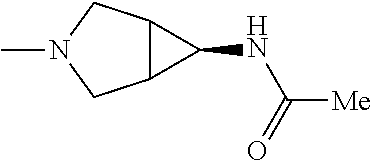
CN1CC2C(C1)C2NC([Me])=O
